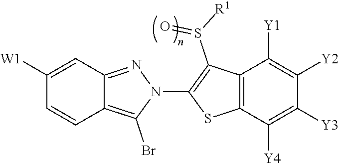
C12=C(Br)N(C3=C(S(=O)[R1])C4=C(S3)C([Y4])=C([Y3])C([Y2])=C4[Y1])N=C1C=C([W1])C=C2
